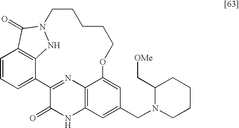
C1=CC=C2C3=C1C(=O)N(N3)CCCCCOC1=CC(CN3CCCCC3C[OMe])=CC3=C1N=C2C(=O)N3
